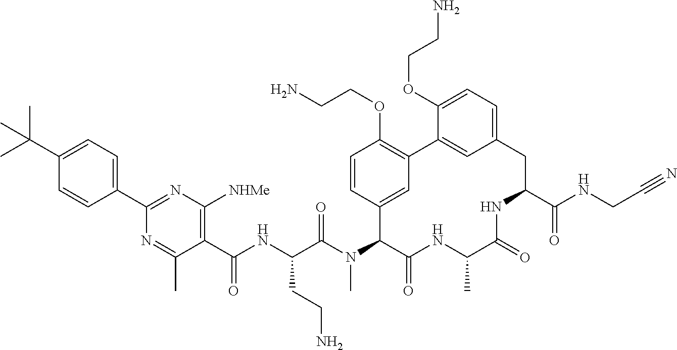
CC(C1=CC=C(C2=NC([NHMe])=C(C(NC(C(N(C3C(=O)NC(C)C(=O)NC(C(NCC#N)=O)CC4=CC=C(OCCN)C(=C4)C4=C(OCCN)C=CC3=C4)C)=O)CCN)=O)C(C)=N2)C=C1)(C)C
